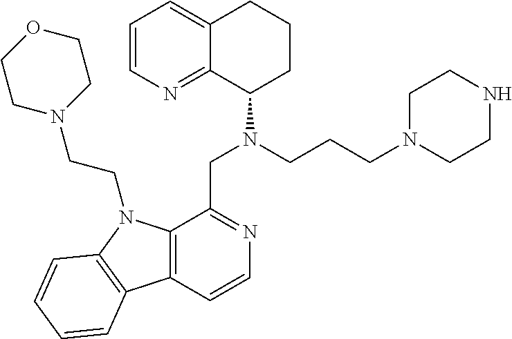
C1=CN=C2C(=C1)CCCC2N(CCCN1CCNCC1)CC1=NC=CC2=C1N(CCN1CCOCC1)C1=C2C=CC=C1
